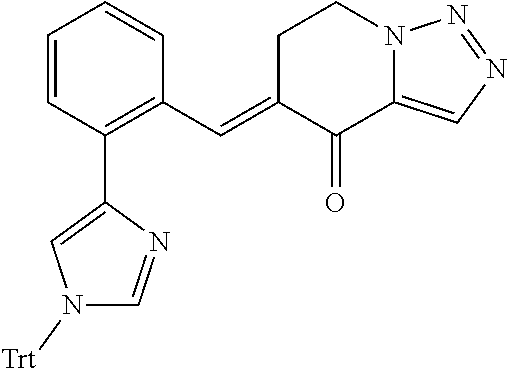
C1=CC(C2=CN([Trt])C=N2)=C(C=C2C(=O)C3=CN=NN3CC2)C=C1
